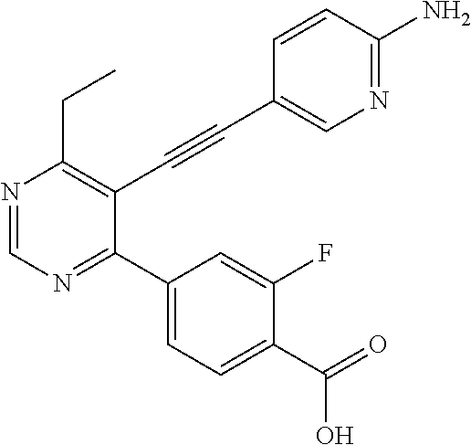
N1=C(N)C=CC(C#CC2=C(CC)N=CN=C2C2=CC=C(C(=O)O)C(F)=C2)=C1
